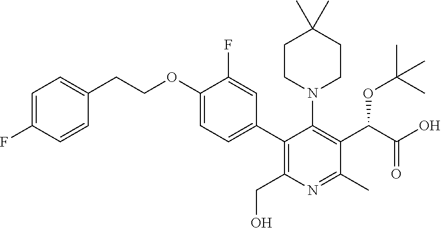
C1CN(C2=C(C(C(O)=O)OC(C)(C)C)C(C)=NC(CO)=C2C2=CC=C(OCCC3=CC=C(F)C=C3)C(F)=C2)CCC1(C)C
